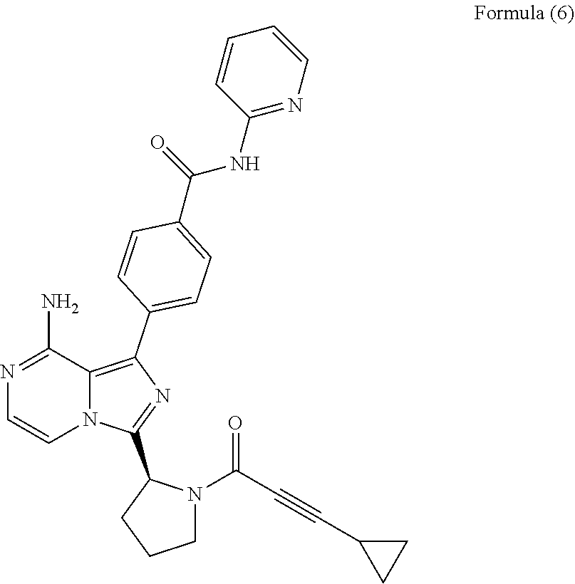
N1=C(N)C2=C(C3=CC=C(C(=O)NC4=NC=CC=C4)C=C3)N=C(C3CCCN3C(=O)C#CC3CC3)N2C=C1
